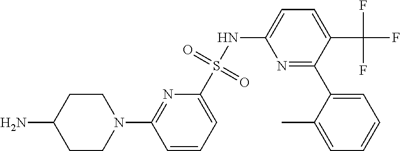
C1=CC=C(S(NC2=CC=C(C(F)(F)F)C(C3=CC=CC=C3C)=N2)(=O)=O)N=C1N1CCC(N)CC1
